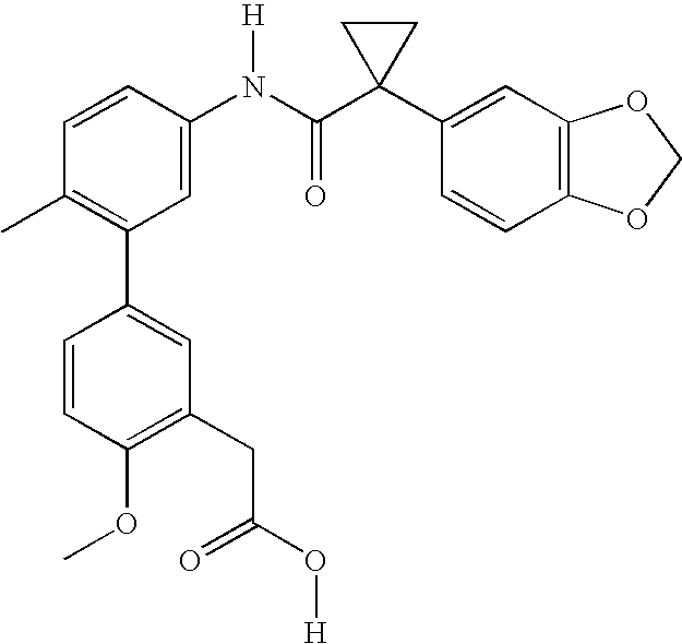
C1=CC(N(C(C2(C3=CC4=C(C=C3)OCO4)CC2)=O)[H])=CC(C2=CC(CC(=O)O[H])=C(OC)C=C2)=C1C
